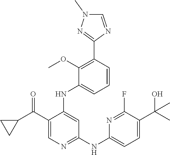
C1=CC(C2=NN(C)C=N2)=C(OC)C(NC2=CC(NC3=CC=C(C(O)(C)C)C(F)=N3)=NC=C2C(C2CC2)=O)=C1
